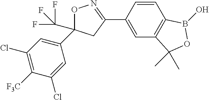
O1N=C(C2=CC3=C(C=C2)B(O)OC3(C)C)CC1(C1=CC(Cl)=C([F3C])C(Cl)=C1)C(F)(F)F
